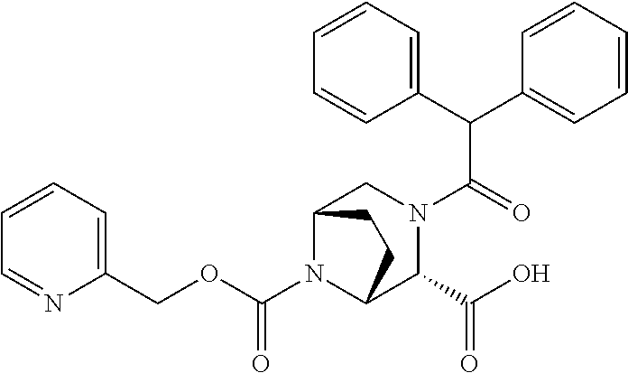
O=C(N1C2C(C(O)=O)N(C(=O)C(C3=CC=CC=C3)C3=CC=CC=C3)CC1CC2)OCC1=CC=CC=N1
